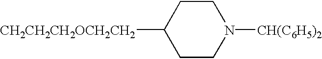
C1CN([CH(C6H5)2])CCC1[CH2CH2CH2OCH2CH2]
